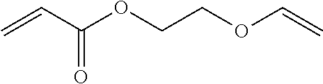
C=CC(OCCOC=C)=O
